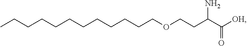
CCCCCCCCCCCCOCCC(C([OH])=O)N
